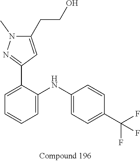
C1=C(C2=NN(C)C(CCO)=C2)C(NC2=CC=C(C(F)(F)F)C=C2)=CC=C1
